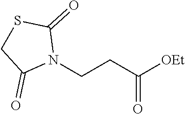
[OEt]C(CCN1C(=O)SCC1=O)=O
